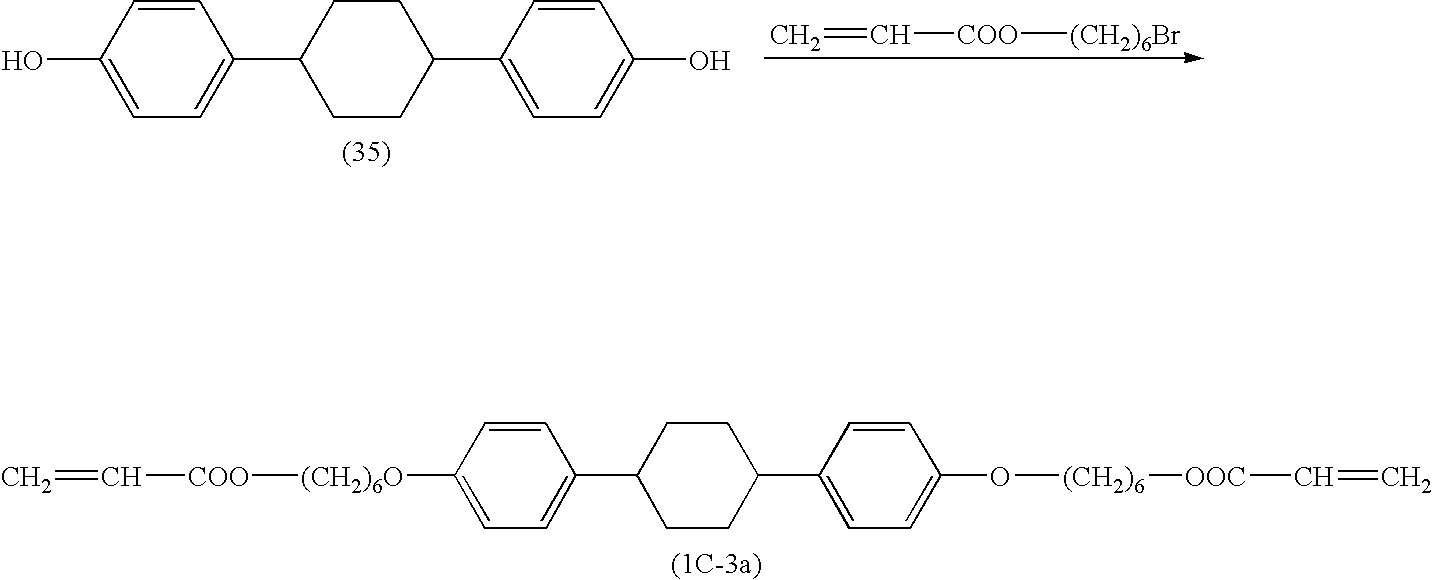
C=C[COO][(CH2)6Br].C1=C(O)C=CC(C2CCC(C3=CC=C(O)C=C3)CC2)=C1.C1=C([(CH2)6O][COO]C=C)C=CC(C2CCC(C3=CC=C(O[(CH2)6][OOC]C=C)C=C3)CC2)=C1
